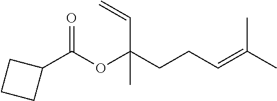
CC(=CCCC(OC(C1CCC1)=O)(C=C)C)C
